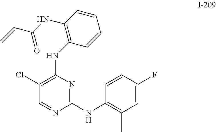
C1(Cl)=C(NC2=C(NC(C=C)=O)C=CC=C2)N=C(NC2=C(C)C=C(F)C=C2)N=C1
